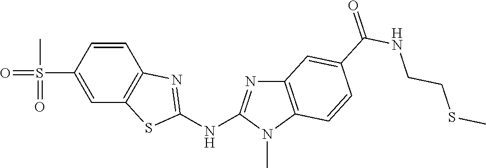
S(C1=CC2=C(C=C1)N=C(NC1=NC3=C(N1C)C=CC(C(NCCSC)=O)=C3)S2)(=O)(C)=O
